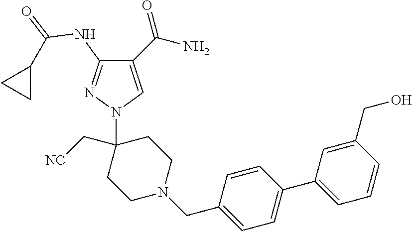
C1(C(N)=O)=CN(C2(C[NC])CCN(CC3=CC=C(C4=CC=CC(CO)=C4)C=C3)CC2)N=C1NC(=O)C1CC1
